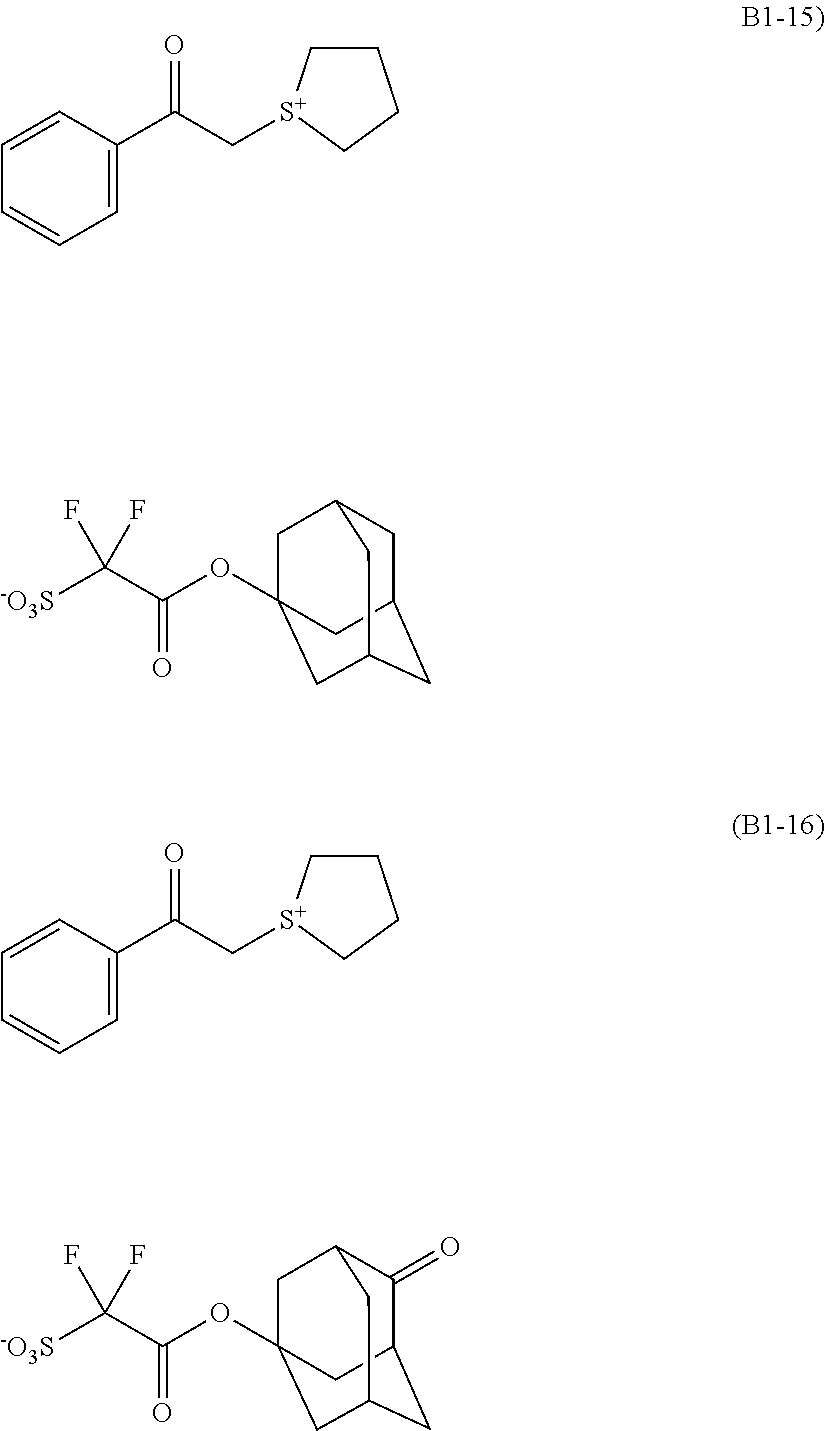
[-O3S]C(C(OC12CC3CC(CC(C1)C3)C2)=O)(F)F.[-O3S]C(C(OC12CC3C(=O)C(CC(C1)C3)C2)=O)(F)F.C1=C(C(C[S+]2CCCC2)=O)C=CC=C1.C1=C(C(C[S+]2CCCC2)=O)C=CC=C1
